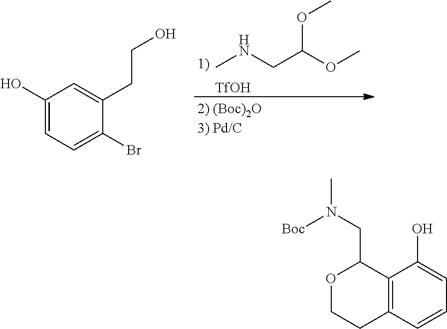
CNCC(OC)OC.[TfOH].C1(O)=CC=C(Br)C(CCO)=C1.C12=C(C=CC=C1O)CCOC2CN([Boc])C
